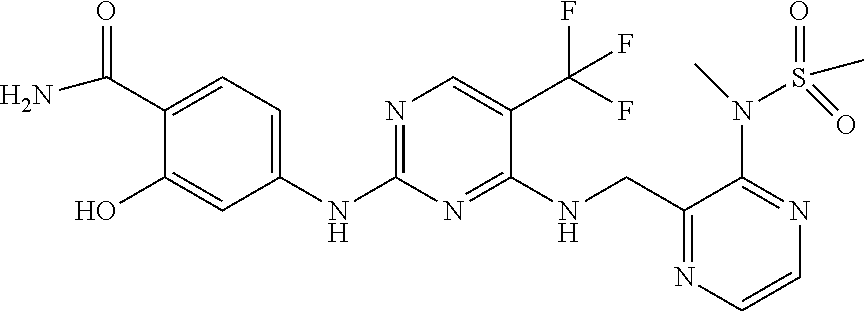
C1(NC2=NC=C(C(F)(F)F)C(NCC3=NC=CN=C3N(C)S(=O)(=O)C)=N2)=CC=C(C(N)=O)C(O)=C1
